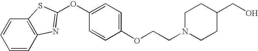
C1=CC2=C(C=C1)SC(OC1=CC=C(OCCN3CCC(CO)CC3)C=C1)=N2
